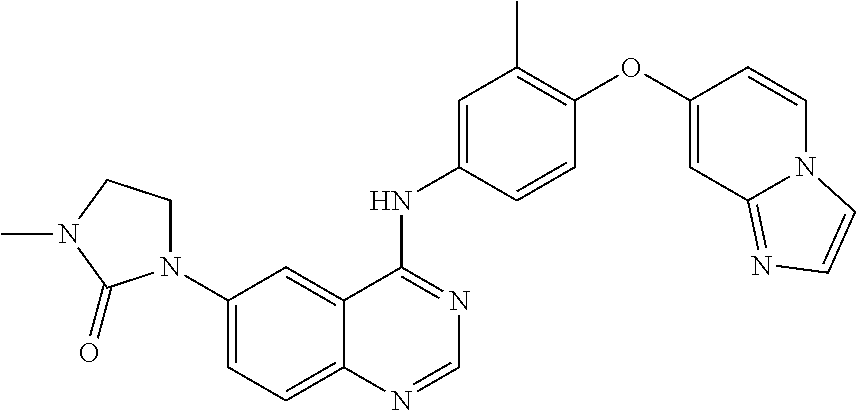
C12=CC=C(N3CCN(C)C3=O)C=C1C(NC1=CC(C)=C(OC3=CC4=NC=CN4C=C3)C=C1)=NC=N2
